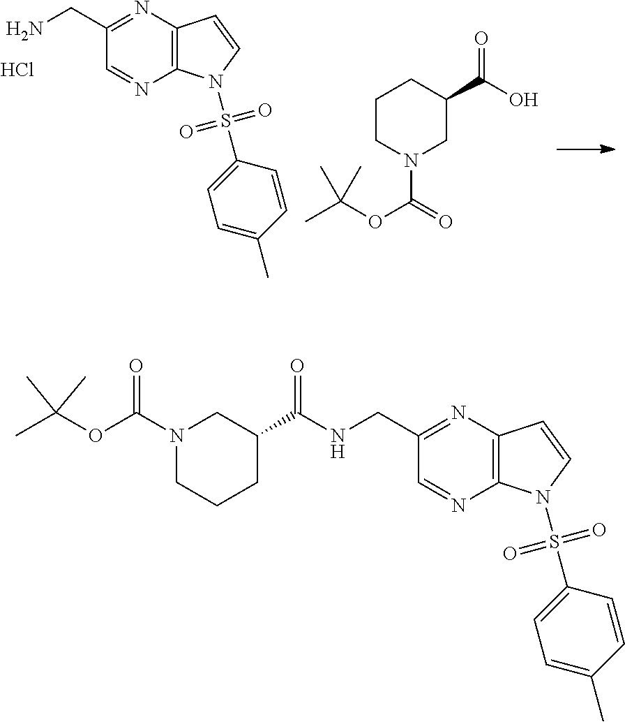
C1(CN)=NC2=C(N=C1)N(S(C1=CC=C(C)C=C1)(=O)=O)C=C2.Cl.C1C(C(O)=O)CCCN1C(OC(C)(C)C)=O.C1(CNC(C2CCCN(C(OC(C)(C)C)=O)C2)=O)=NC2=C(N=C1)N(S(C1=CC=C(C)C=C1)(=O)=O)C=C2
